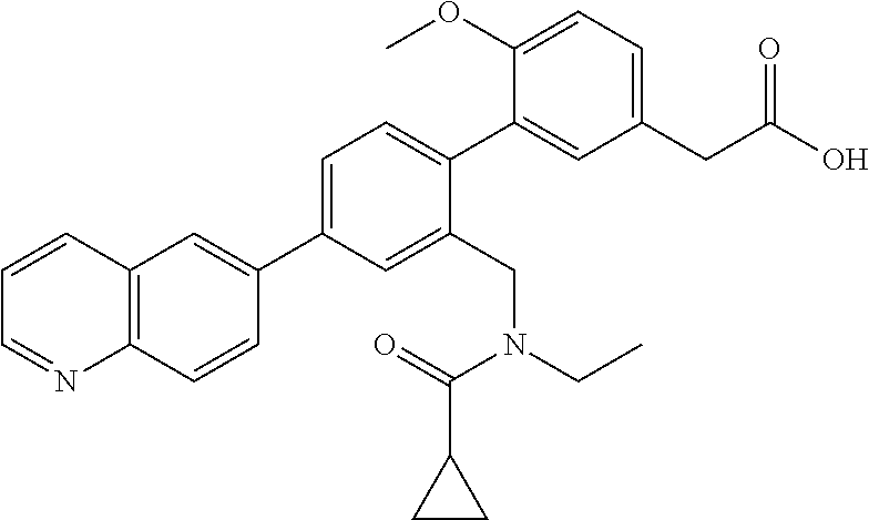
C1=C(C2=CC3=C(C=C2)N=CC=C3)C=C(CN(CC)C(=O)C2CC2)C(C2=CC(CC(O)=O)=CC=C2OC)=C1
